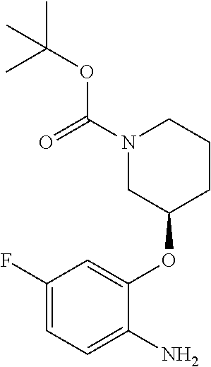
C1(F)=CC=C(N)C(OC2CCCN(C(=O)OC(C)(C)C)C2)=C1
